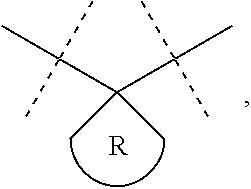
C(C)(C)(C)C(C(C)(C)C)(C)C.[R]
